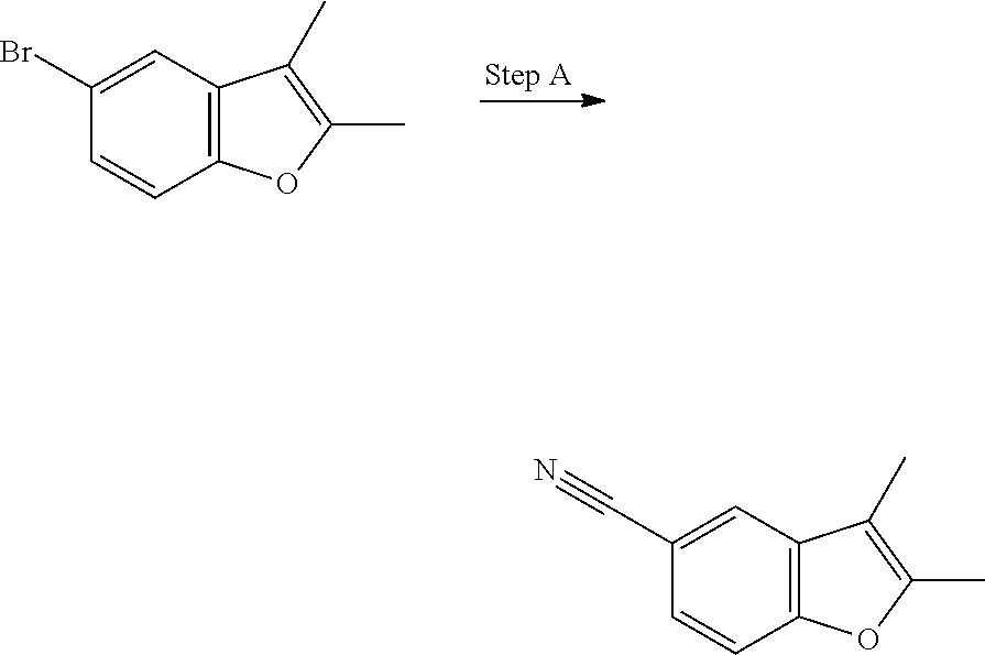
C12=C(C=C(Br)C=C1)C(C)=C(C)O2.C12=C(C=C(C#N)C=C1)C(C)=C(C)O2
